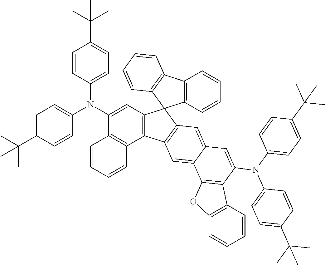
C12=C(C=CC=C1)C1(C3=C2C=CC=C3)C2=C(C3=C1C=C1C(=C3)C3=C(C(N(C4=CC=C(C(C)(C)C)C=C4)C4=CC=C(C(C)(C)C)C=C4)=C1)C1=C(O3)C=CC=C1)C1=C(C=CC=C1)C(N(C1=CC=C(C(C)(C)C)C=C1)C1=CC=C(C(C)(C)C)C=C1)=C2
